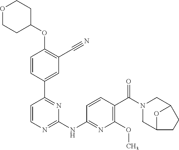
O(C1=C(C#N)C=C(C2=NC(NC3=NC(OC)=C(C(N4CC5OC(C4)CC5)=O)C=C3)=NC=C2)C=C1)C1CCOCC1
